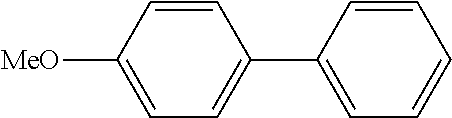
C1=C([MeO])C=CC(C2=CC=CC=C2)=C1
